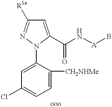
C1=C(N2C(C(N[A]B)=O)=CC([R1a])=N2)C([CH2NHMe])=CC=C1Cl
